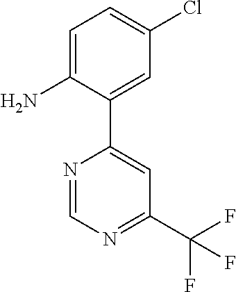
C1=C(N)C(C2=CC(C(F)(F)F)=NC=N2)=CC(Cl)=C1
